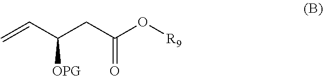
C=CC(CC(O[R9])=O)[OPG]
